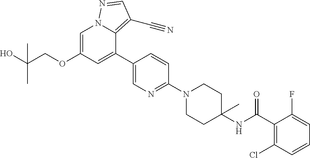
C1=C(OCC(O)(C)C)C=C(C2=CN=C(N3CCC(NC(C4=C(Cl)C=CC=C4F)=O)(C)CC3)C=C2)C2=C(C#N)C=NN12
